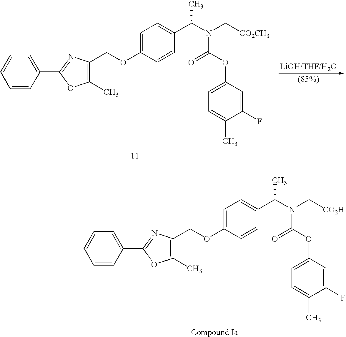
C1(OCC2=C(C)OC(C3=CC=CC=C3)=N2)=CC=C(C(C)N(C[CO2CH3])C(=O)OC2=CC=C(C)C(F)=C2)C=C1.C1(OCC2=C(C)OC(C3=CC=CC=C3)=N2)=CC=C(C(C)N(C[CO2H])C(=O)OC2=CC=C(C)C(F)=C2)C=C1
